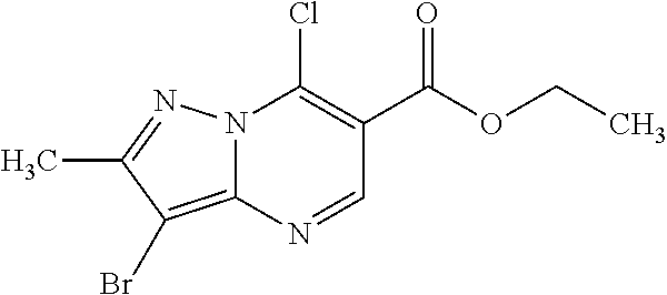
N12C(=C(Br)C(C)=N1)N=CC(C(OCC)=O)=C2Cl
